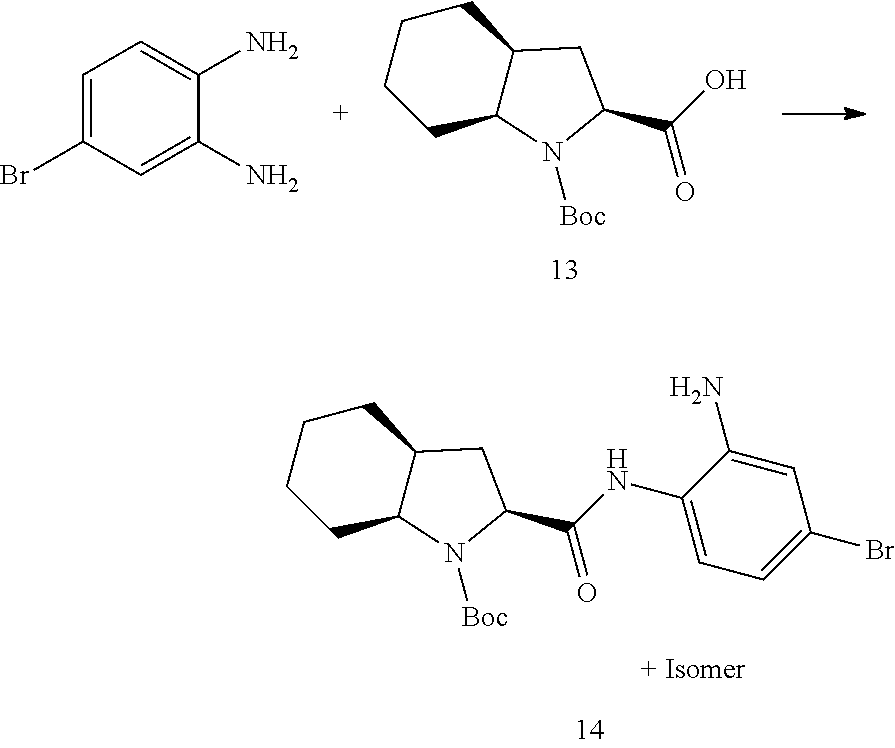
C1CCCC2C1CC(C(=O)NC1=CC=C(Br)C=C1N)N2[Boc].C1CCCC2C1CC(C(=O)O)N2[Boc].C1=C(Br)C=C(N)C(N)=C1
